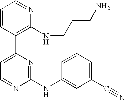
C1=CC(C2=CC=NC(NC3=CC(C#N)=CC=C3)=N2)=C(NCCCN)N=C1
